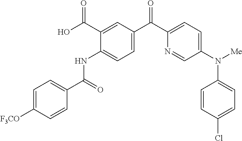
C1=C([F3CO])C=CC(C(=O)NC2=CC=C(C(C3=CC=C(N([Me])C4=CC=C(Cl)C=C4)C=N3)=O)C=C2C(O)=O)=C1
